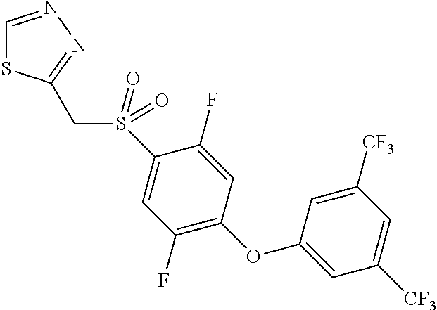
C1=NN=C(CS(C2=CC(F)=C(OC3=CC([CF3])=CC([CF3])=C3)C=C2F)(=O)=O)S1
